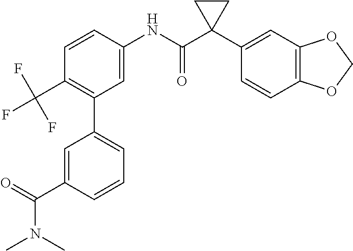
C1=C(NC(C2(C3=CC4=C(C=C3)OCO4)CC2)=O)C=CC(C(F)(F)F)=C1C1=CC=CC(C(=O)N(C)C)=C1
